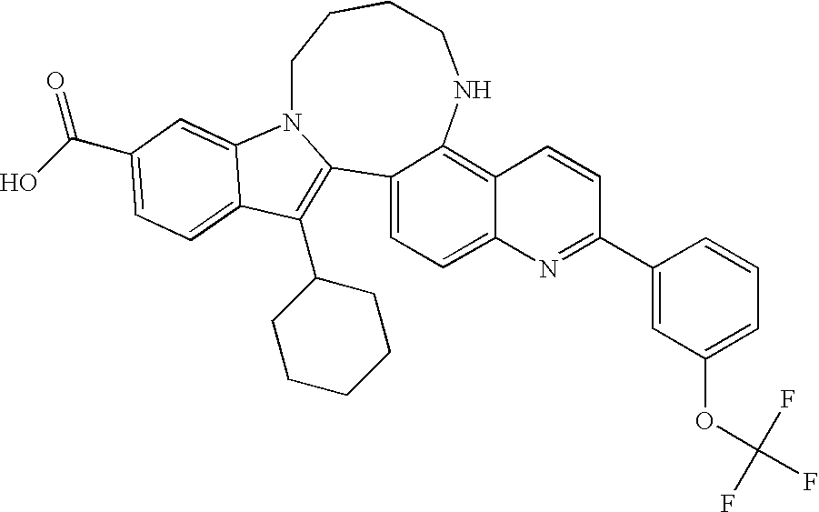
C12=C(C3CCCCC3)C3=CC=C(C(O)=O)C=C3N1CCCCNC1=C3C(=CC=C21)N=C(C1=CC(OC(F)(F)F)=CC=C1)C=C3
